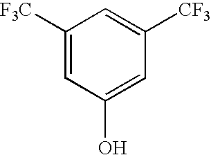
C1([F3C])=CC(O)=CC([CF3])=C1
